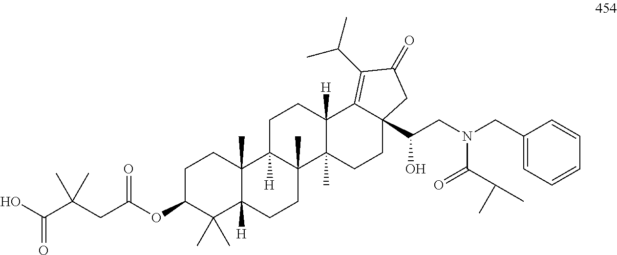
C1C(OC(CC(C(O)=O)(C)C)=O)C(C)(C)C2([H])C(C)(C1)C1([H])C(C)(CC2)C2(C)C([H])(CC1)C1=C(C(C)C)C(=O)CC1(C(O)CN(CC1=CC=CC=C1)C(C(C)C)=O)CC2
